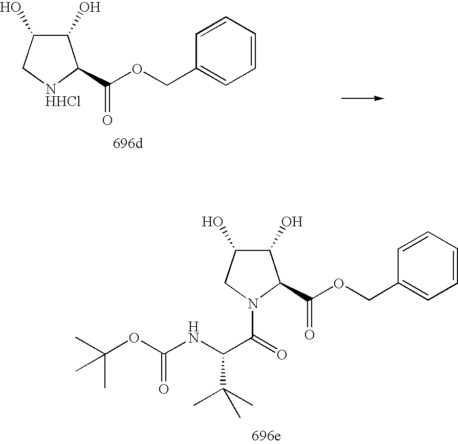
C1(O)C(O)CN(C(=O)C(NC(OC(C)(C)C)=O)C(C)(C)C)C1C(=O)OCC1=CC=CC=C1.C1(O)C(O)C[NHHCl]C1C(=O)OCC1=CC=CC=C1
